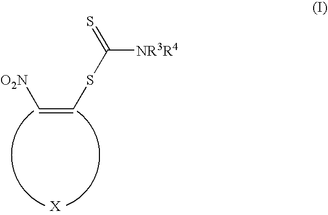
C(=CSC(=S)[NR3R4])[O2N]
